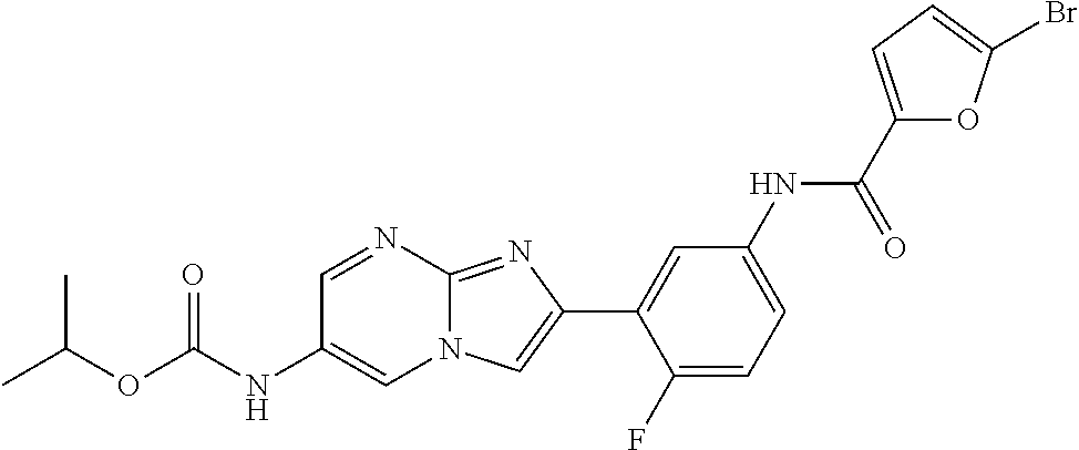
C1=NC2=NC(C3=CC(NC(C4=CC=C(Br)O4)=O)=CC=C3F)=CN2C=C1NC(OC(C)C)=O
